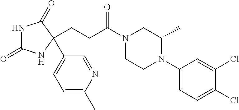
N1C(=O)NC(C2=CC=C(C)N=C2)(CCC(N2CCN(C3=CC=C(Cl)C(Cl)=C3)C(C)C2)=O)C1=O
